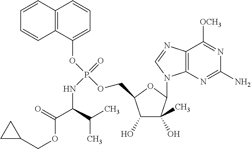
C1=C(OP(OCC2C(O)C(O)(C)C(N3C4=C(C([OCH3])=NC(N)=N4)N=C3)O2)(=O)NC(C(=O)OCC2CC2)C(C)C)C2=C(C=C1)C=CC=C2
